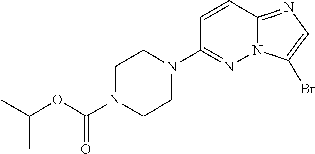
C1=CC2=NC=C(Br)N2N=C1N1CCN(C(OC(C)C)=O)CC1
